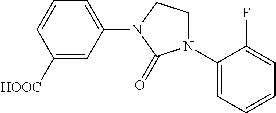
C1([HOOC])=CC(N2CCN(C3=CC=CC=C3F)C2=O)=CC=C1
